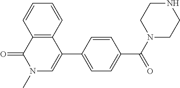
C1=CC=CC2=C1C(=O)N(C)C=C2C1=CC=C(C(N2CCNCC2)=O)C=C1
